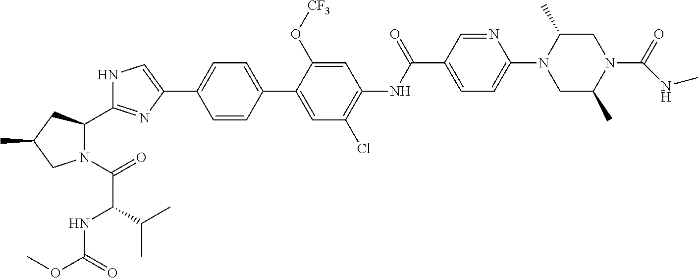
C1(C2=NC(C3=CC=C(C4=CC(Cl)=C(NC(C5=CC=C(N6C(C)CN(C(=O)NC)C(C)C6)N=C5)=O)C=C4O[CF3])C=C3)=CN2)N(C(=O)C(NC(OC)=O)C(C)C)CC(C)C1
